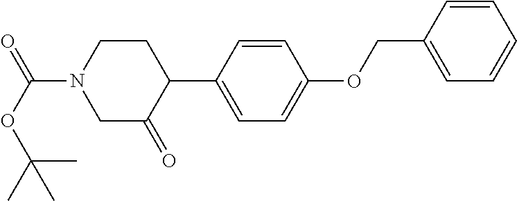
C1=CC(C2CCN(C(OC(C)(C)C)=O)CC2=O)=CC=C1OCC1=CC=CC=C1
